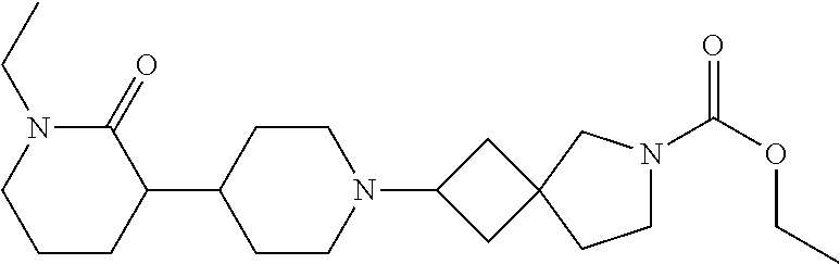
C1(C2CCN(C3CC4(C3)CCN(C(OCC)=O)C4)CC2)C(=O)N(CC)CCC1
